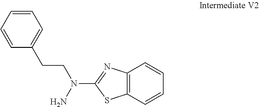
C1(N(CCC2=CC=CC=C2)N)=NC2=C(S1)C=CC=C2
